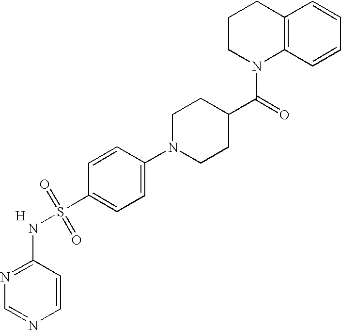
N1=C(NS(=O)(=O)C2=CC=C(N3CCC(C(=O)N4C5=C(CCC4)C=CC=C5)CC3)C=C2)C=CN=C1.[H]
